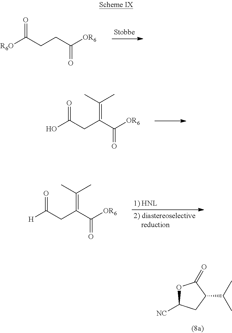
[R6O]C(CCC([OR6])=O)=O.OC(CC(C([OR6])=O)=C(C)C)=O.[H]C(CC(C([OR6])=O)=C(C)C)=O.O1C([NC])CC(C(C)C)C1=O
